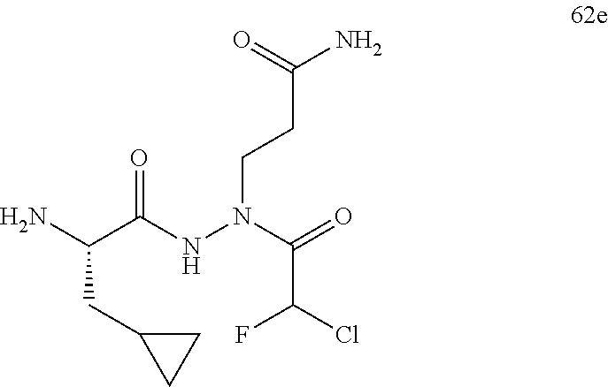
C(C(NN(C(=O)C(Cl)F)CCC(N)=O)=O)(N)CC1CC1
